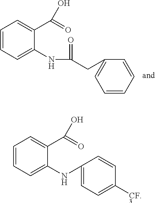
C1=CC=C(NC(=O)CC2=CC=CC=C2)C(C(=O)O)=C1.C1=CC=C(NC2=CC=C([CF.3])C=C2)C(C(=O)O)=C1
